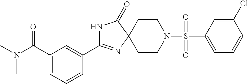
N1C(=O)C2(N=C1C1=CC(C(N(C)C)=O)=CC=C1)CCN(S(=O)(=O)C1=CC=CC(Cl)=C1)CC2
